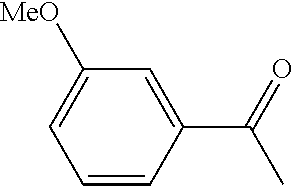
C1(C(C)=O)=CC([MeO])=CC=C1
